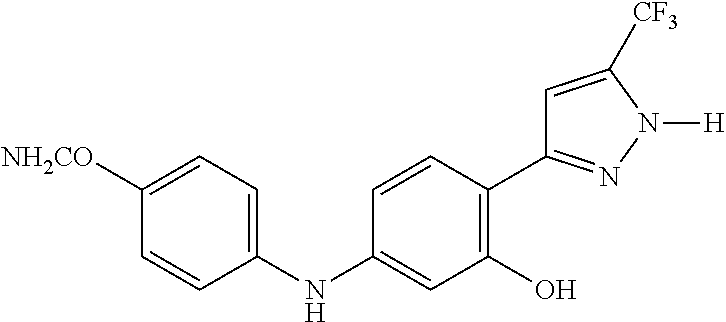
N(C1=CC(O)=C(C2=NN([H])C([CF3])=C2)C=C1)C1=CC=C([NH2CO])C=C1
